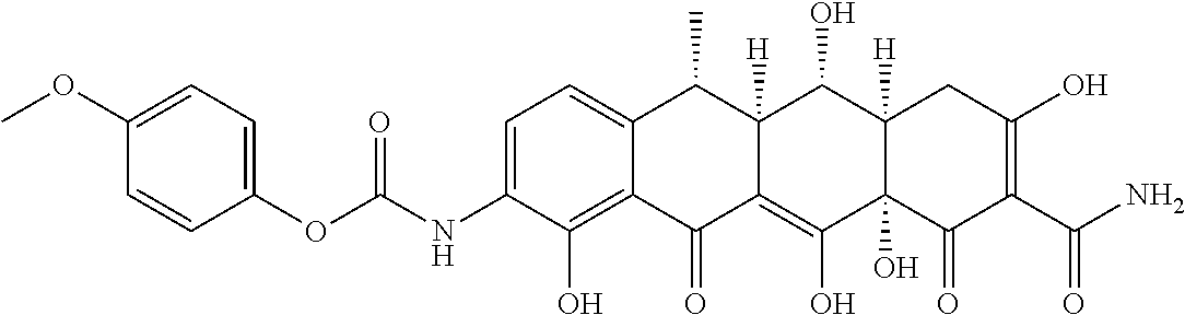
C1=C(NC(OC2=CC=C(OC)C=C2)=O)C(O)=C2C(=C1)C(C)C1([H])C(=C(O)C3(O)C([H])(C1O)CC(O)=C(C(N)=O)C3=O)C2=O
